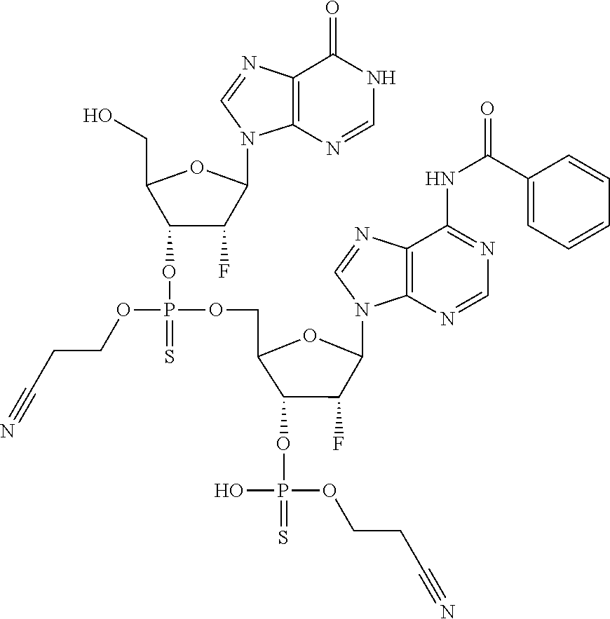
O(P(OCC1C(OP(OCCC#N)(O)=S)C(F)C(N2C=NC3=C2N=CN=C3NC(C2=CC=CC=C2)=O)O1)(=S)OC1C(CO)OC(N2C3=C(N=C2)C(=O)NC=N3)C1F)CCC#N
